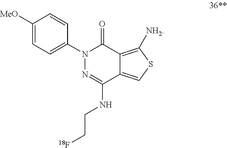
C1([MeO])=CC=C(N2N=C(NCC[18F])C3=CSC([NH2])=C3C2=O)C=C1
